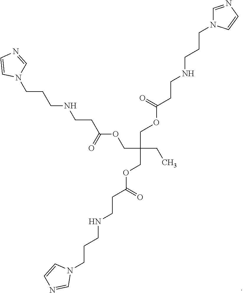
N1(CCCNCCC(OCC(COC(CCNCCCN2C=NC=C2)=O)(COC(CCNCCCN2C=CN=C2)=O)CC)=O)C=NC=C1
